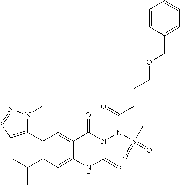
C1(C2=CC=NN2C)=C(C(C)C)C=C2C(=C1)C(=O)N(N(S(=O)(=O)C)C(CCCOCC1=CC=CC=C1)=O)C(=O)N2
